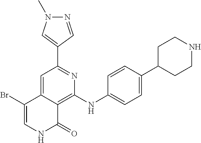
C1(C2=CN(C)N=C2)=NC(NC2=CC=C(C3CCNCC3)C=C2)=C2C(=C1)C(Br)=CNC2=O
